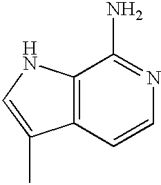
C12=C(C=CN=C1N)C(C)=CN2
